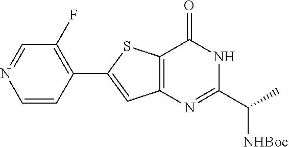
C12=C(N=C(C(C)[NHBoc])NC1=O)C=C(C1=C(F)C=NC=C1)S2
